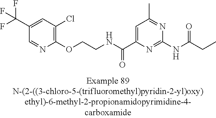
C1(C(F)(F)F)=CC(Cl)=C(OCCNC(C2=CC(C)=NC(NC(=O)CC)=N2)=O)N=C1
